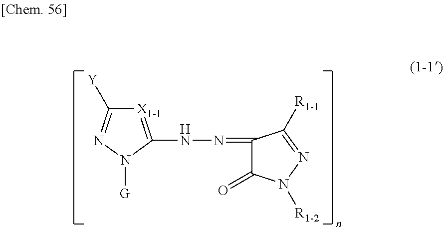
[X1-1]1=C(NN=C2C(=O)N([R1-2])N=C2[R1-1])N([G])N=C1[Y]
